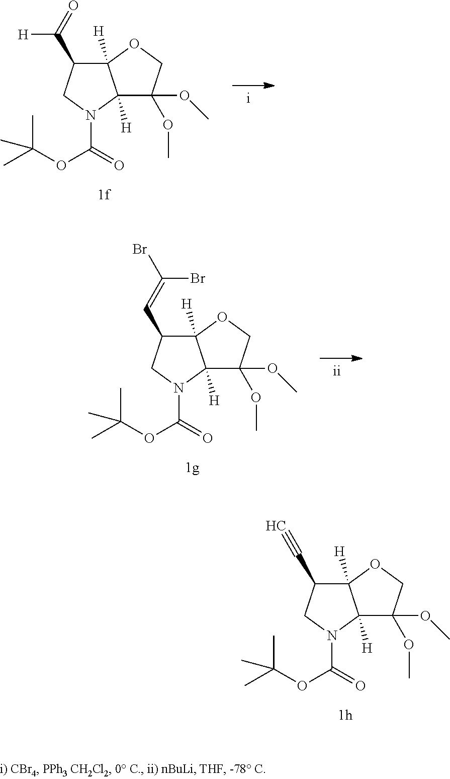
C12([H])C(C([H])=O)CN(C(=O)OC(C)(C)C)C1([H])C(OC)(OC)CO2.C12([H])C(C=C(Br)Br)CN(C(=O)OC(C)(C)C)C1([H])C(OC)(OC)CO2.C12([H])C(C#C)CN(C(=O)OC(C)(C)C)C1([H])C(OC)(OC)CO2
